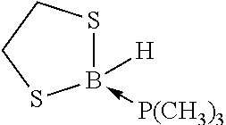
B1(-[P(CH3)3])([H])SCCS1
